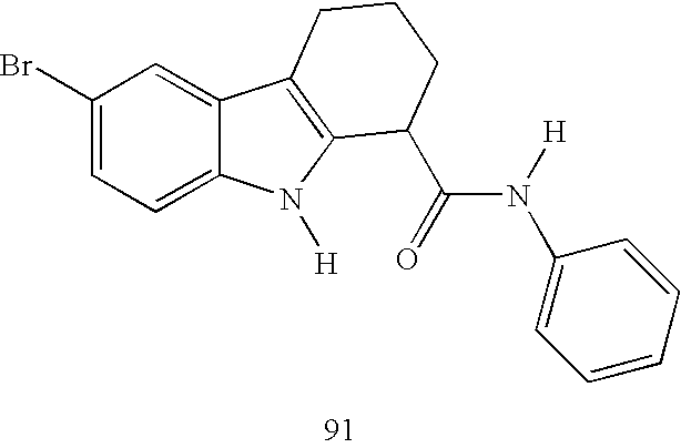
C1(Br)=CC=C2C(=C1)C1=C(N2[H])C(C(N(C2=CC=CC=C2)[H])=O)CCC1
